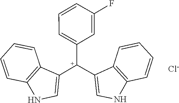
C12=C(C=CC=C1)NC=C2[C+](C1=CC=CC(F)=C1)C1=CNC2=C1C=CC=C2.[Cl-]
